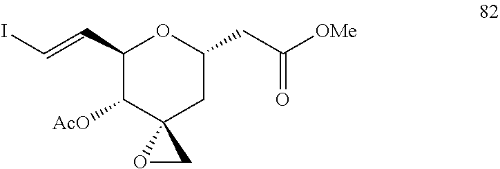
C1(C=CI)C([AcO])C2(CC(CC([OMe])=O)O1)OC2
